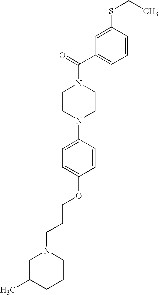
C1CN(C2=CC=C(OCCCN3CC(C)CCC3)C=C2)CCN1C(=O)C1=CC=CC(SCC)=C1
